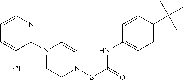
C1(N2CCN(SC(=O)NC3=CC=C(C(C)(C)C)C=C3)C=C2)=NC=CC=C1Cl
